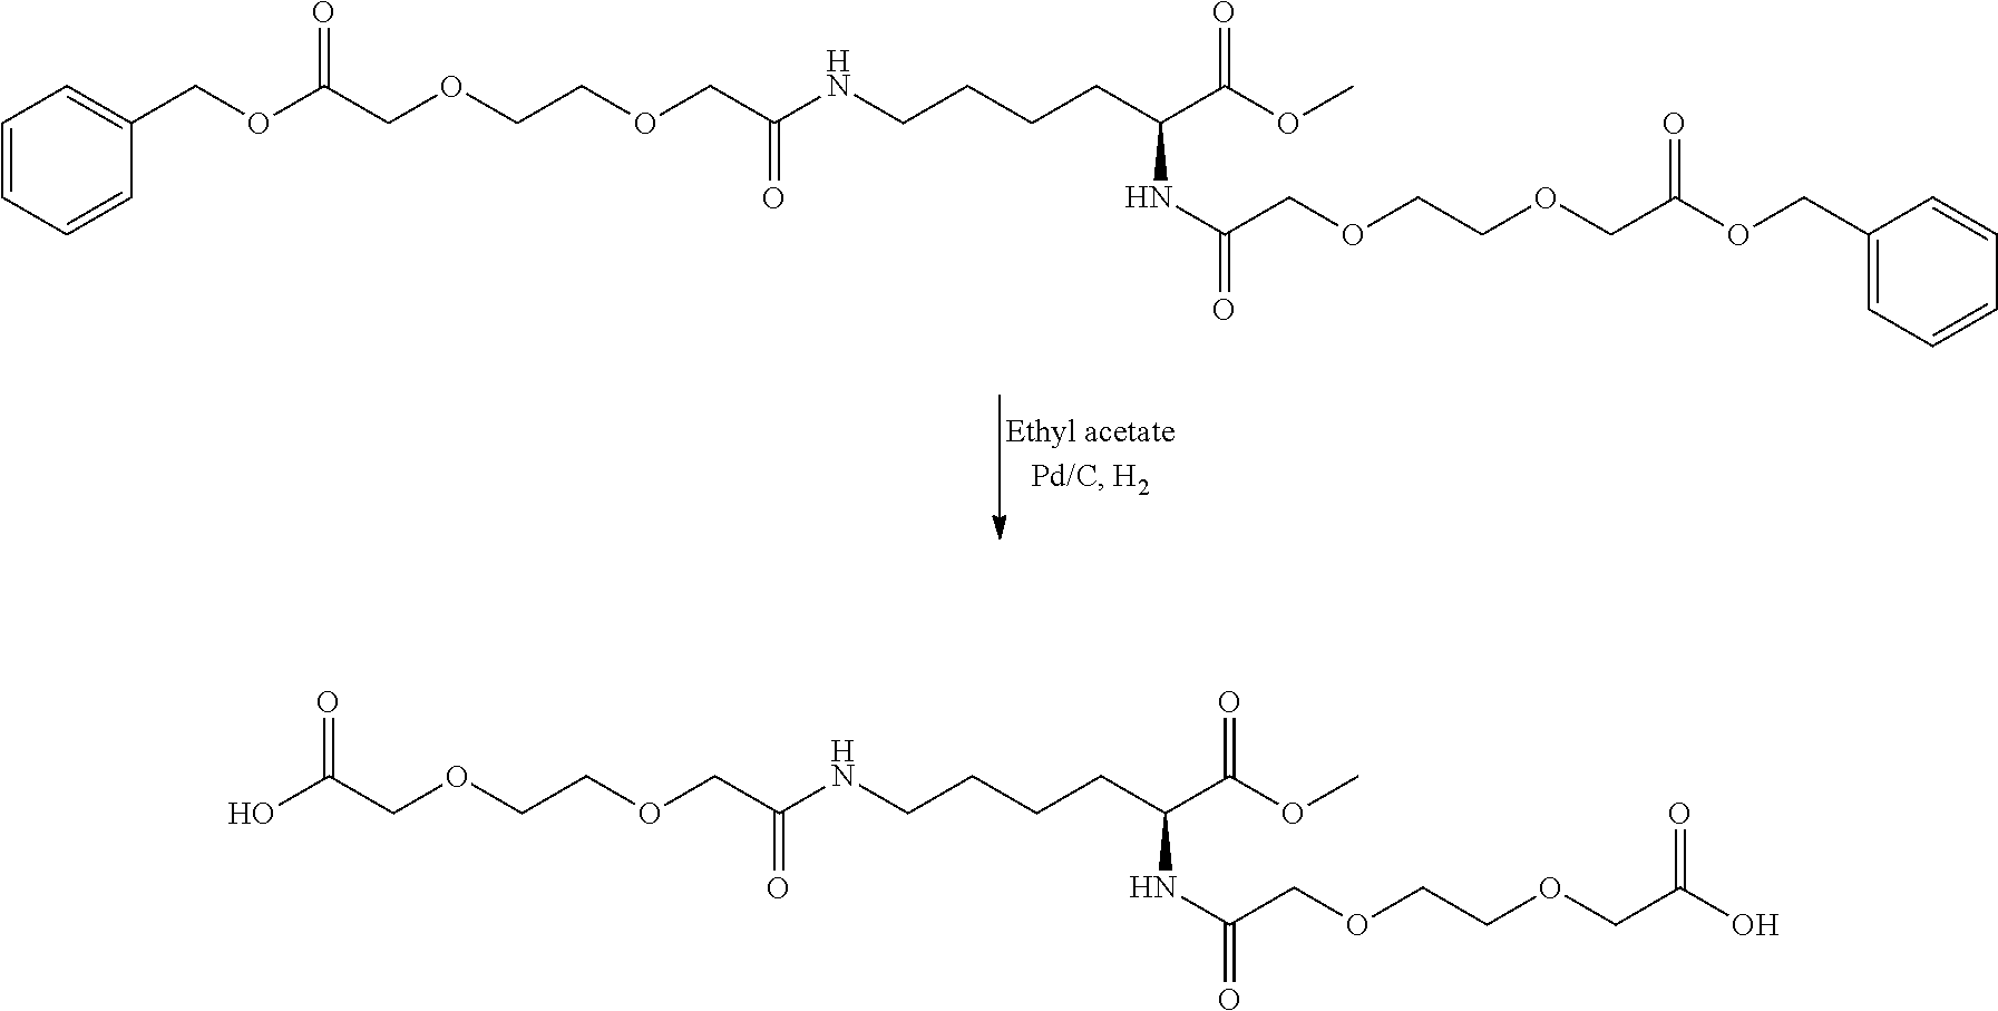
C1=CC=CC(COC(COCCOCC(NCCCCC(C(OC)=O)NC(=O)COCCOCC(OCC2=CC=CC=C2)=O)=O)=O)=C1.OC(COCCOCC(NCCCCC(C(OC)=O)NC(COCCOCC(O)=O)=O)=O)=O
